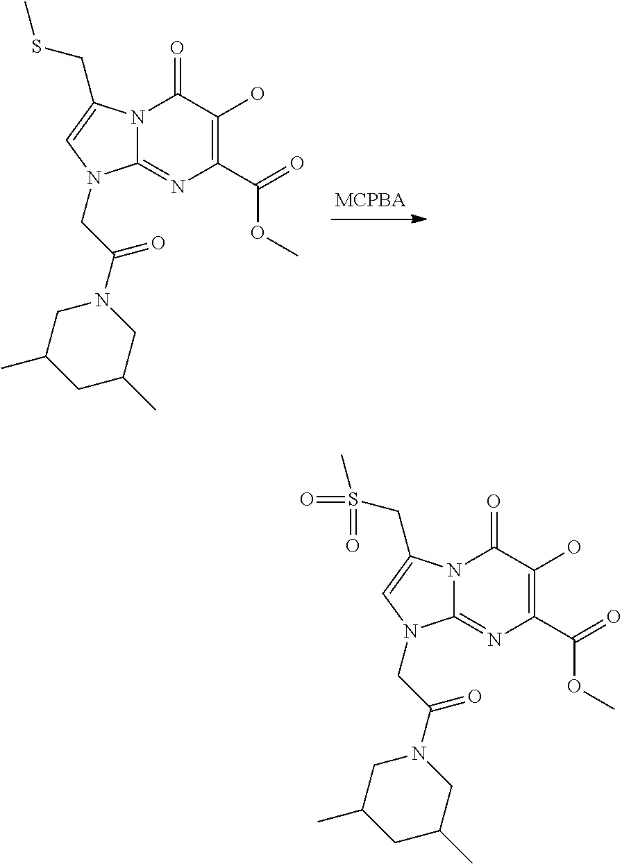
N12C(=NC(C(=O)OC)=C(O)C1=O)N(CC(N1CC(C)CC(C)C1)=O)C=C2CS(C)(=O)=O.N12C(=NC(C(=O)OC)=C(O)C1=O)N(CC(N1CC(C)CC(C)C1)=O)C=C2CSC
